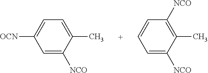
C1=C([OCN])C=C([NCO])C(C)=C1.C1=CC=C([NCO])C(C)=C1[NCO]
